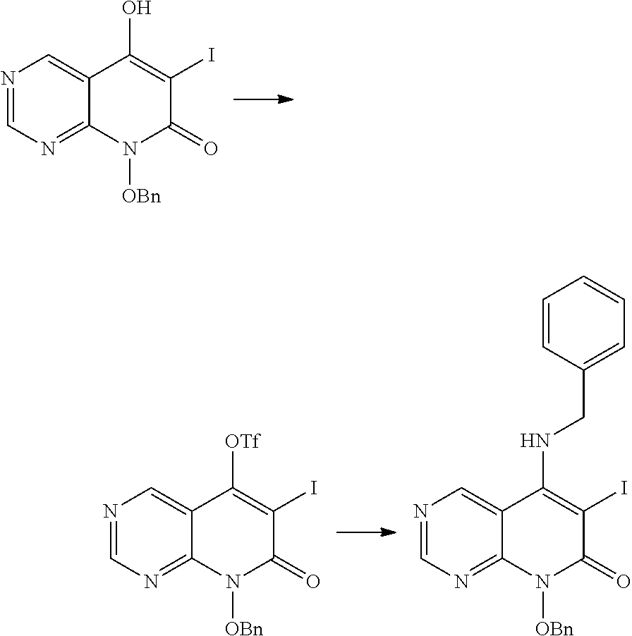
N1=CN=C2C(=C1)C(O)=C(I)C(=O)N2[OBn].N1=CN=C2C(=C1)C([OTf])=C(I)C(=O)N2[OBn].N1=CN=C2C(=C1)C(NCC1=CC=CC=C1)=C(I)C(=O)N2[OBn]
